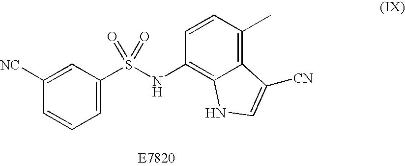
C1=C(S(NC2=C3C(=C(C)C=C2)C([CN])=CN3)(=O)=O)C=C([NC])C=C1
